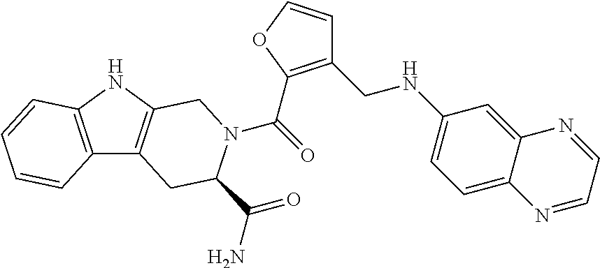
C(=O)(N1C(C(=O)N)CC2=C(NC3=C2C=CC=C3)C1)C1=C(CNC2=CC=C3C(=C2)N=CC=N3)C=CO1
